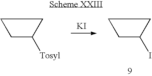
C1C([Tosyl])CC1.[KI].C1C(I)CC1
